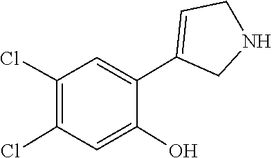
C1=C(C2=CCNC2)C(O)=CC(Cl)=C1Cl
